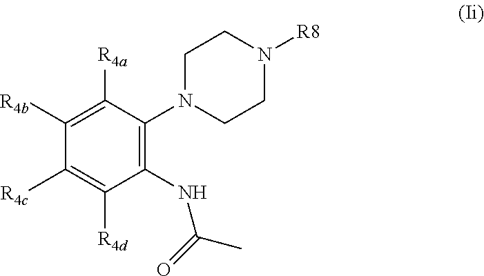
C1(NC(C)=O)=C(N2CCN([R8])CC2)C([R4a])=C([R4b])C([R4c])=C1[R4d]
